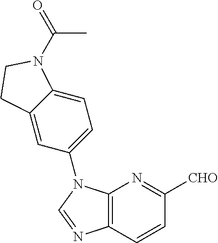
C12=C(C=CC([CHO])=N1)N=CN2C1=CC=C2C(=C1)CCN2C(=O)C
